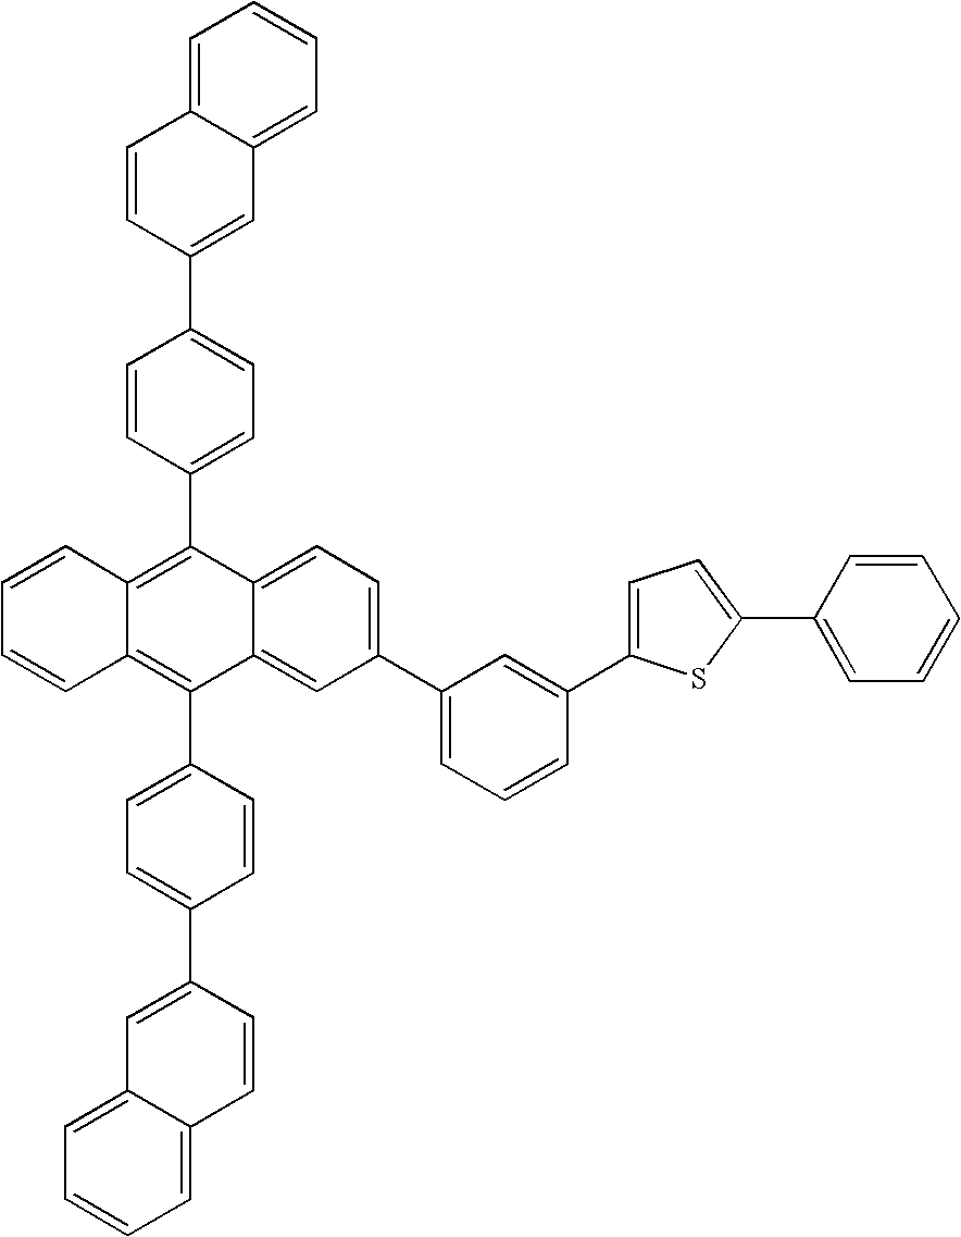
C1=CC2=C(C3=CC=C(C4=CC5=CC=CC=C5C=C4)C=C3)C3=CC=C(C4=CC=CC(C5=CC=C(C6=CC=CC=C6)S5)=C4)C=C3C(C3=CC=C(C4=CC5=CC=CC=C5C=C4)C=C3)=C2C=C1
